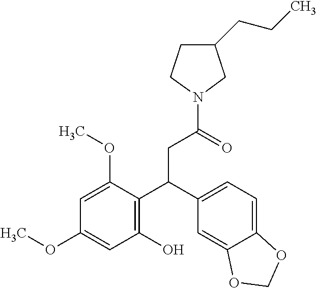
N1(C(=O)CC(C2=C(O)C=C(OC)C=C2OC)C2=CC=C3C(=C2)OCO3)CC(CCC)CC1
